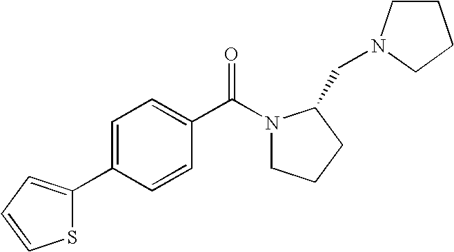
S1C(C2=CC=C(C(=O)N3CCCC3CN3CCCC3)C=C2)=CC=C1
